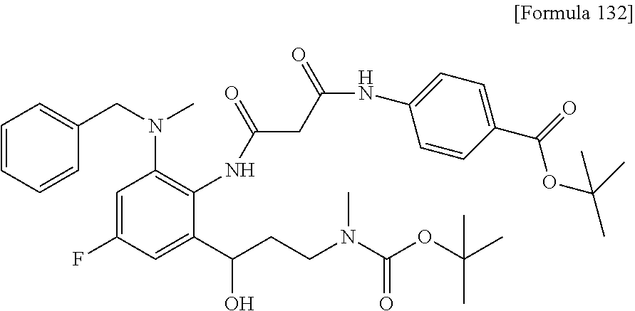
C1=CC=CC(CN(C)C2=C(NC(CC(NC3=CC=C(C(=O)OC(C)(C)C)C=C3)=O)=O)C(C(CCN(C(OC(C)(C)C)=O)C)O)=CC(F)=C2)=C1
